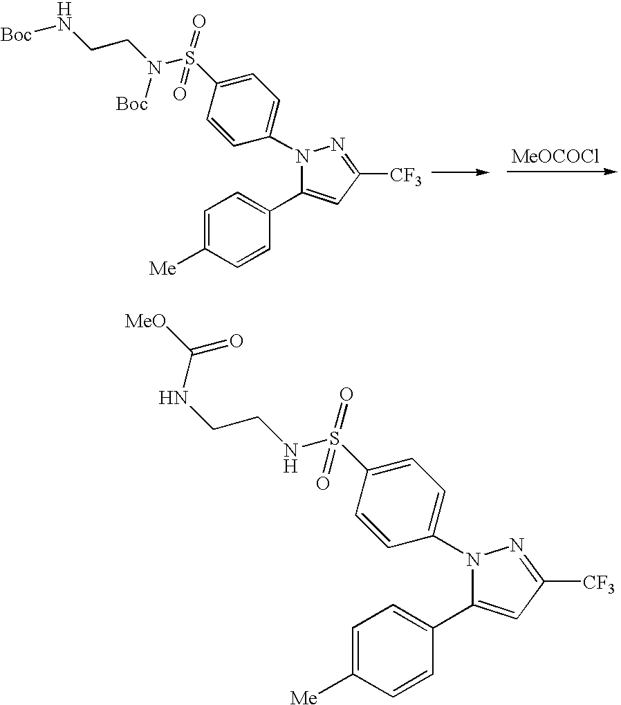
[MeOCOCl].C1(S(N(CCN[Boc])[Boc])(=O)=O)=CC=C(N2C(C3=CC=C([Me])C=C3)=CC([CF3])=N2)C=C1.C1(S(NCCNC(=O)[MeO])(=O)=O)=CC=C(N2C(C3=CC=C([Me])C=C3)=CC([CF3])=N2)C=C1
